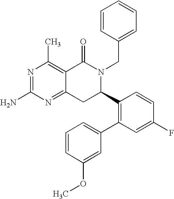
C12=NC(N)=NC(C)=C1C(=O)N(CC1=CC=CC=C1)C(C1=C(C3=CC=CC(OC)=C3)C=C(F)C=C1)C2
